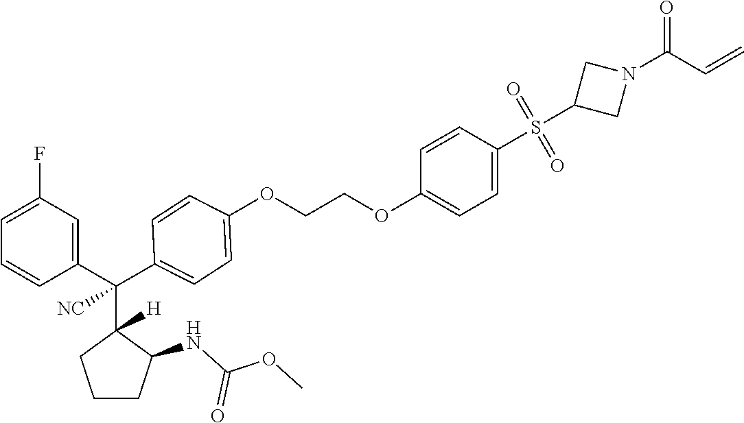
C1=C(F)C=C(C(C2([H])CCCC2NC(OC)=O)(C2=CC=C(OCCOC3=CC=C(S(C4CN(C(=O)C=C)C4)(=O)=O)C=C3)C=C2)[NC])C=C1
